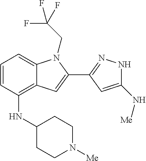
C1=CC(NC2CCN([Me])CC2)=C2C(=C1)N(CC(F)(F)F)C(C1=NNC(N[Me])=C1)=C2
